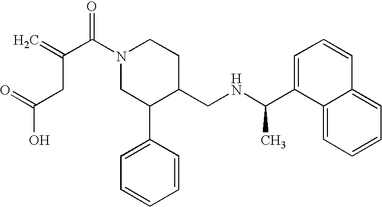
N1(C(C(CC(O)=O)=C)=O)CC(C2=CC=CC=C2)C(CNC(C)C2=CC=CC3=CC=CC=C23)CC1
